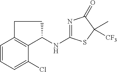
C1=CC=C(Cl)C2=C1CCC2NC1=NC(=O)C(C)([CF3])S1
